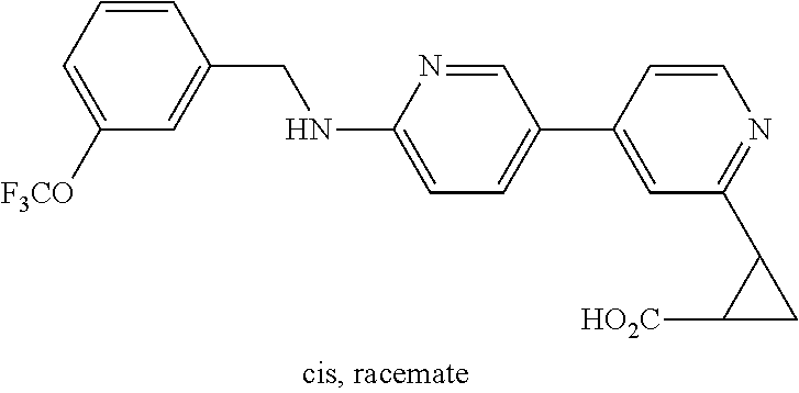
C1=CC(CNC2=CC=C(C3=CC(C4CC4[HO2C])=NC=C3)C=N2)=CC([F3CO])=C1
